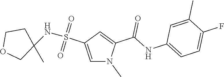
C1=C(S(NC2(C)CCOC2)(=O)=O)C=C(C(NC2=CC=C(F)C(C)=C2)=O)N1C
